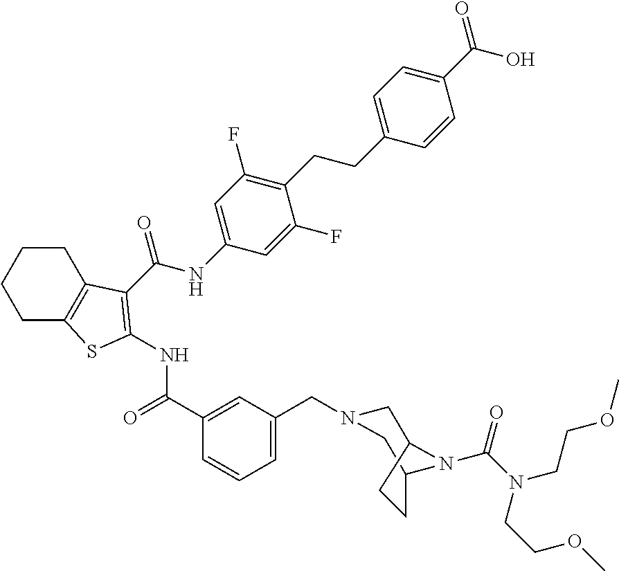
C1C2=C(CCC1)C(C(NC1=CC(F)=C(CCC3=CC=C(C(O)=O)C=C3)C(F)=C1)=O)=C(NC(C1=CC(CN3CC4CCC(C3)N4C(N(CCOC)CCOC)=O)=CC=C1)=O)S2
